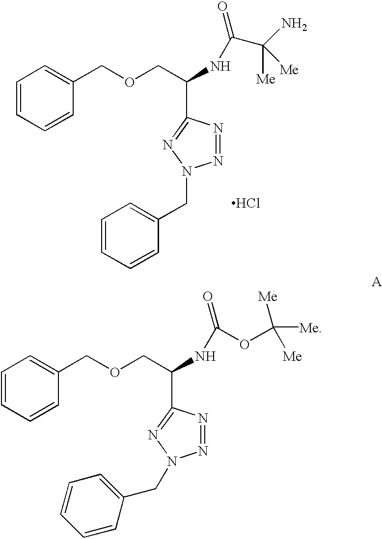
C1=CC=CC(COCC(NC(=O)C(N)([Me])[Me])C2=NN(CC3=CC=CC=C3)N=N2)=C1.Cl.C1=CC=CC(COCC(NC(OC([Me])([Me])[Me])=O)C2=NN(CC3=CC=CC=C3)N=N2)=C1
